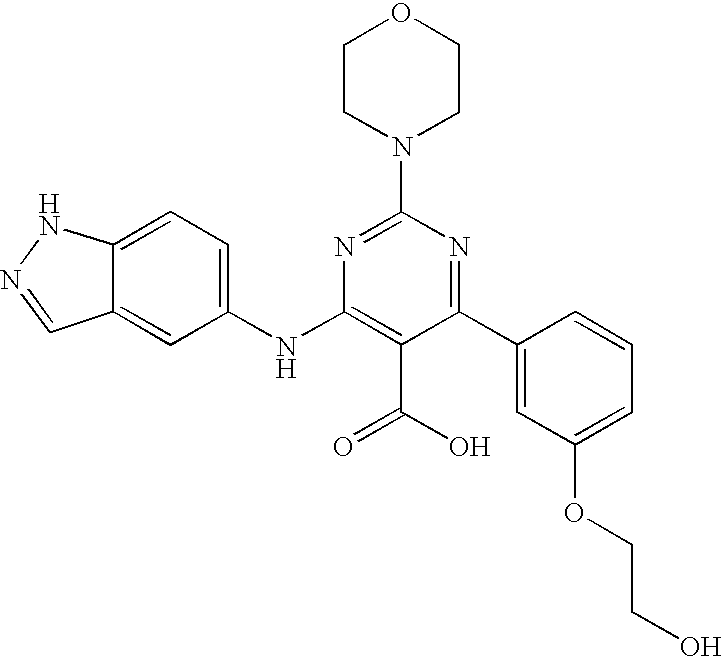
C1(C2=CC(OCCO)=CC=C2)=NC(N2CCOCC2)=NC(NC2=CC=C3C(=C2)C=NN3)=C1C(O)=O
